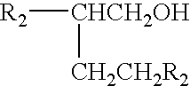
[R2][CHCH2OH][CH2CH2R2]
